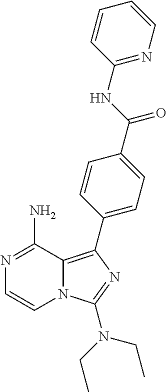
N1=C(N)C2=C(C3=CC=C(C(=O)NC4=NC=CC=C4)C=C3)N=C(N(CC)CC)N2C=C1
